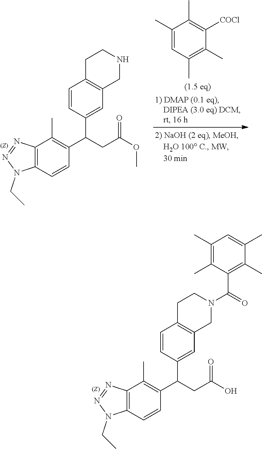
N1(CC)N=NC2=C1C=CC(C(C1=CC3=C(C=C1)CCNC3)CC(=O)OC)=C2C.C1(C)=CC(C)=C(C)C([COCl])=C1C.N1(CC)N=NC2=C1C=CC(C(C1=CC3=C(C=C1)CCN(C(=O)C1=C(C)C(C)=CC(C)=C1C)C3)CC(=O)O)=C2C
